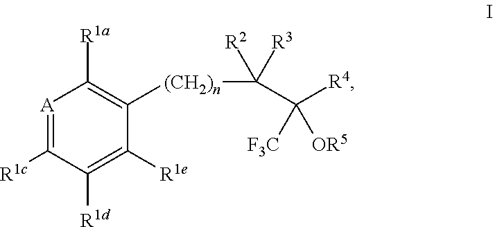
[A]1=C([R1c])C([R1d])=C([R1e])C([(CH2)n]C([R2])([R3])C([R4])([F3C])[OR5])=C1[R1a]
